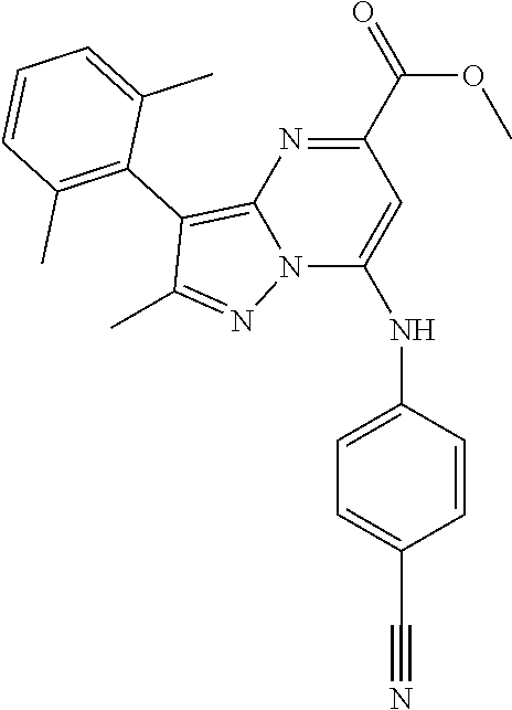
C1(C(=O)OC)=NC2=C(C3=C(C)C=CC=C3C)C(C)=NN2C(NC2=CC=C(C#N)C=C2)=C1
